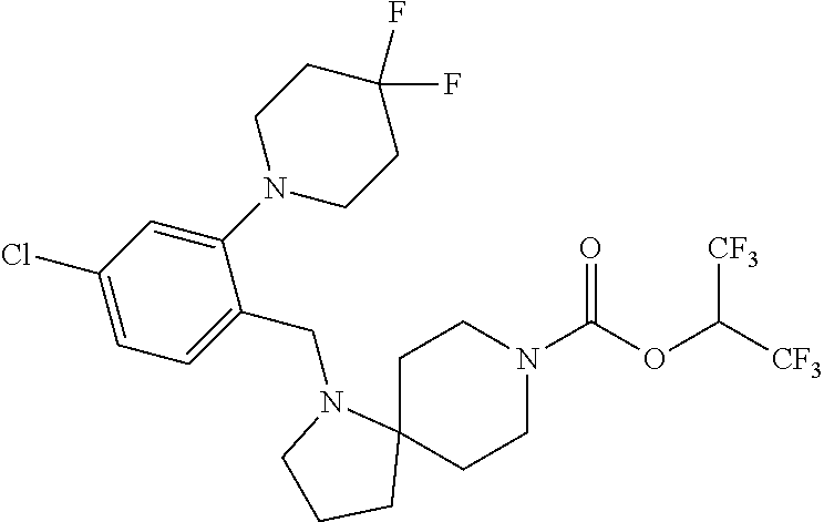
C1C2(CCN(C(OC([CF3])[CF3])=O)C1)N(CC1=CC=C(Cl)C=C1N1CCC(F)(F)CC1)CCC2
